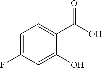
C1=C(F)C=C(O)C(C(O)=O)=C1
